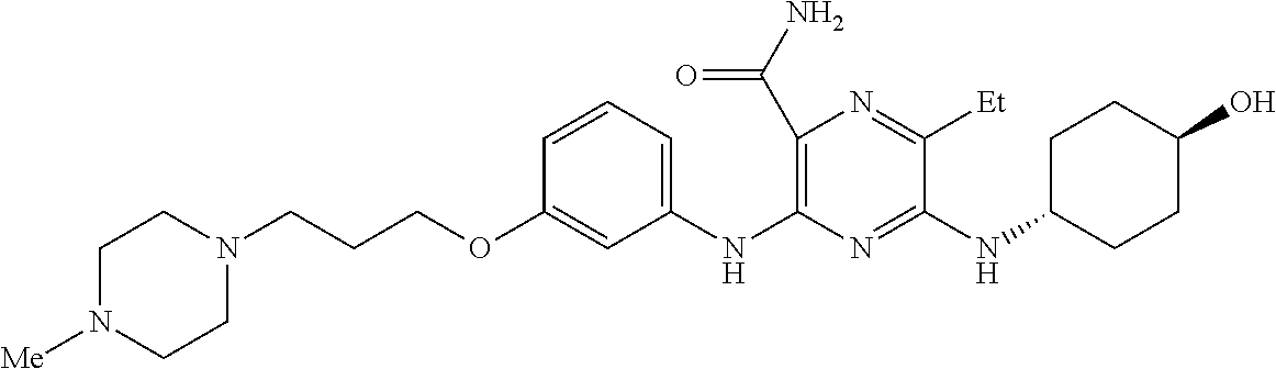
C1(C(N)=O)=C(NC2=CC=CC(OCCCN3CCN([Me])CC3)=C2)N=C(NC2CCC(O)CC2)C([Et])=N1
